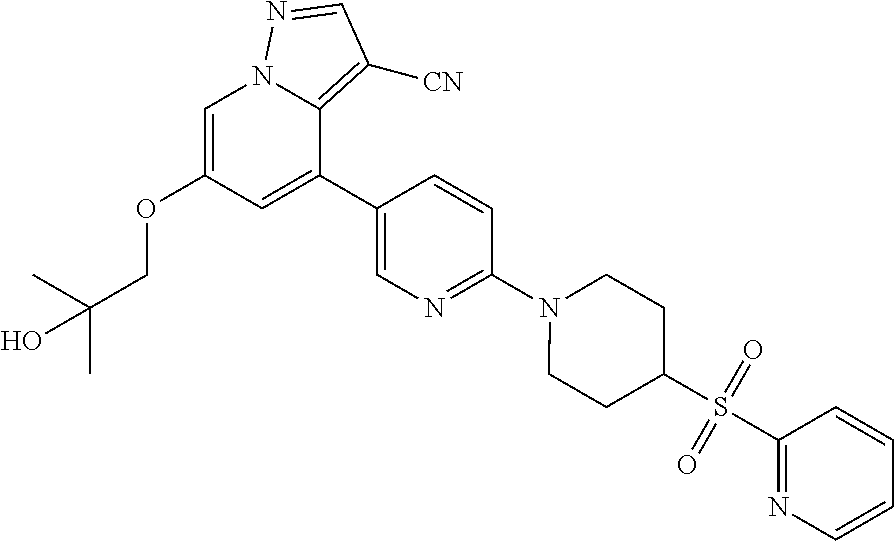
C1=C(OCC(O)(C)C)C=C(C2=CN=C(N3CCC(S(=O)(=O)C4=NC=CC=C4)CC3)C=C2)C2=C([CN])C=NN12
